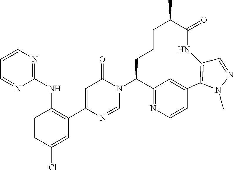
C12=NC=CC(=C1)C1=C(NC(=O)C(C)CCCC2N2C(=O)C=C(C3=C(NC4=NC=CC=N4)C=CC(Cl)=C3)N=C2)C=NN1C
